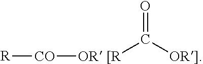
[R][CO][OR [R]C([OR]])=O
